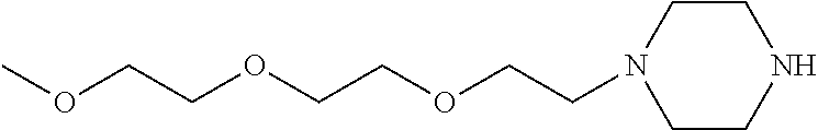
O(CCOC)CCOCCN1CCNCC1
